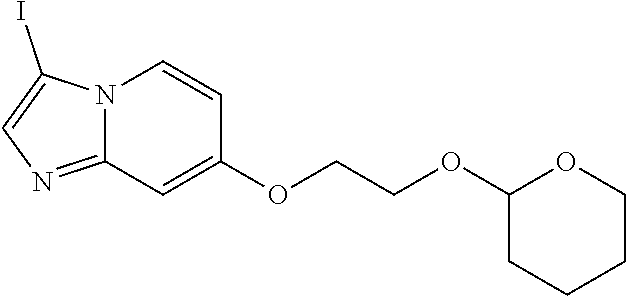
N12C(=NC=C1I)C=C(OCCOC1CCCCO1)C=C2
